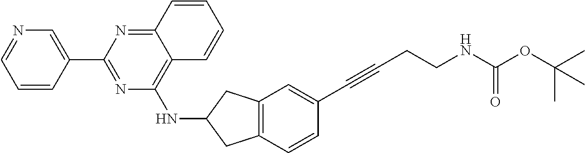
C1=CC(C2=NC(NC3CC4=C(C3)C=C(C#CCCNC(=O)OC(C)(C)C)C=C4)=C3C(=N2)C=CC=C3)=CN=C1
